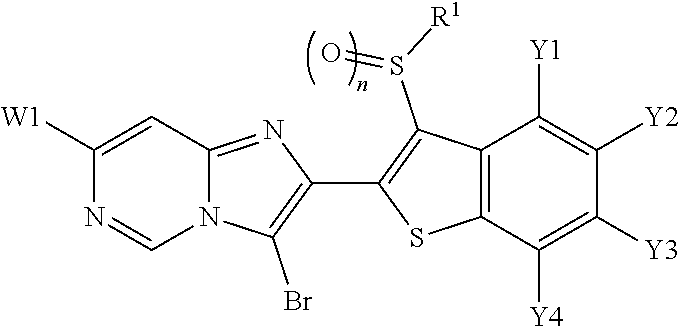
N12C(=NC(C3=C(S(=O)[R1])C4=C(S3)C([Y4])=C([Y3])C([Y2])=C4[Y1])=C1Br)C=C([W1])N=C2
